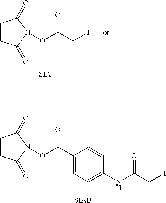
C1CC(=O)N(OC(CI)=O)C1=O.[SIA].C1CC(=O)N(OC(C2=CC=C(NC(=O)CI)C=C2)=O)C1=O.[SIAB]
